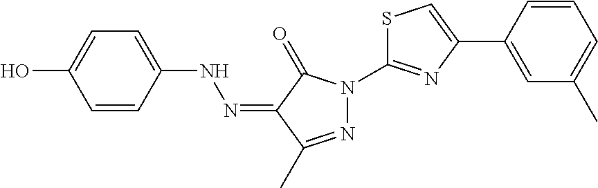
OC1=CC=C(NN=C2C(=O)N(C3=NC(C4=CC(C)=CC=C4)=CS3)N=C2C)C=C1
